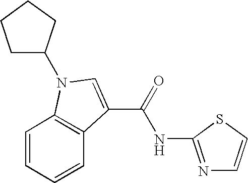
C1=CC=CC2=C1N(C1CCCC1)C=C2C(=O)NC1=NC=CS1
